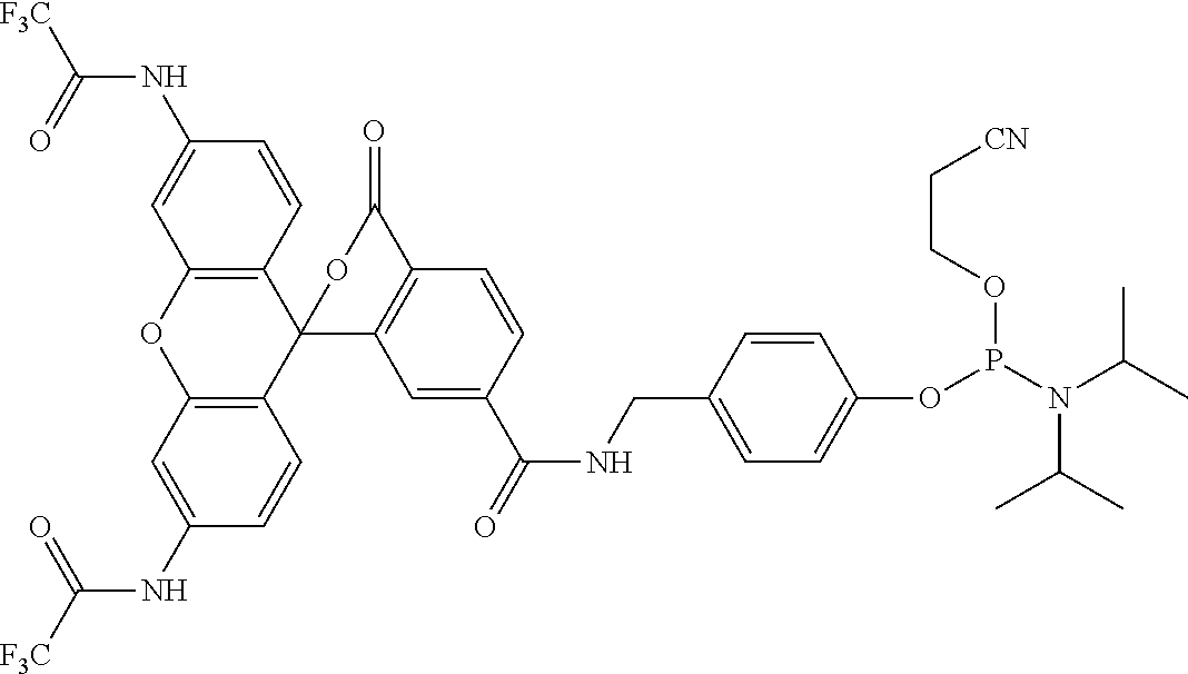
C12=C(C=C(NC([F3C])=O)C=C1)OC1=C(C23C2=C(C=CC(C(=O)NCC4=CC=C(OP(N(C(C)C)C(C)C)OCC[CN])C=C4)=C2)C(=O)O3)C=CC(NC([F3C])=O)=C1
